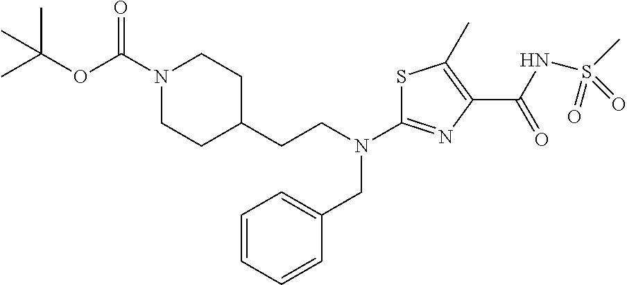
N1(C(OC(C)(C)C)=O)CCC(CCN(CC2=CC=CC=C2)C2=NC(C(NS(C)(=O)=O)=O)=C(C)S2)CC1
